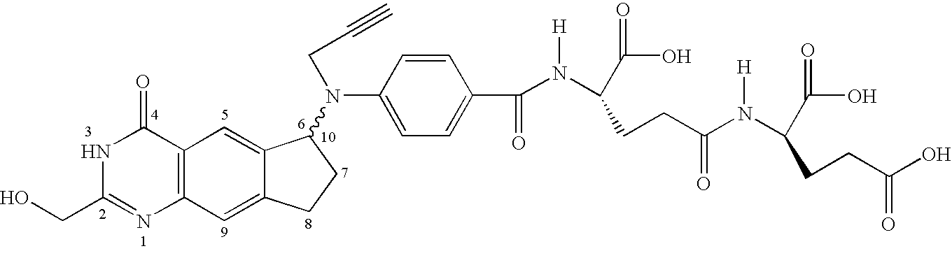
N1C(CO)=NC2=C(C1=O)C=C1C(=C2)CCC1N(CC#C)C1=CC=C(C(=O)N([H])C(CCC(N(C(C(O)=O)CCC(O)=O)[H])=O)C(O)=O)C=C1
